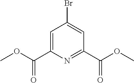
C1=C(C(OC)=O)N=C(C(OC)=O)C=C1Br
